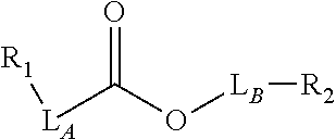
[R1][LA]C(=O)O[LB][R2]
